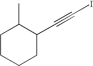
C1CCCC(C#CI)C1C
